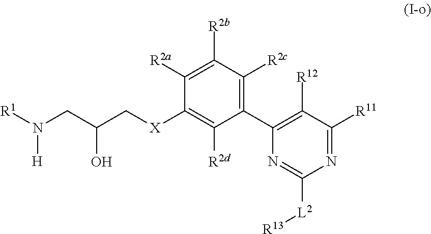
[R1]N(CC(C[X]C1=C([R2d])C(C2=C([R12])C([R11])=NC([L2][R13])=N2)=C([R2c])C([R2b])=C1[R2a])O)[H]
